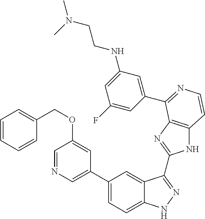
C1(C2=CN=CC(OCC3=CC=CC=C3)=C2)=CC=C2C(=C1)C(C1=NC3=C(N1)C=CN=C3C1=CC(NCCN(C)C)=CC(F)=C1)=NN2
